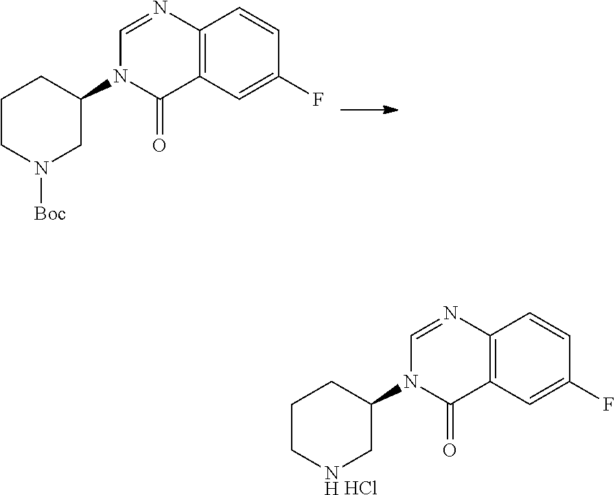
N1(C2CN([Boc])CCC2)C=NC2=C(C1=O)C=C(F)C=C2.N1(C2CNCCC2)C=NC2=C(C1=O)C=C(F)C=C2.Cl
